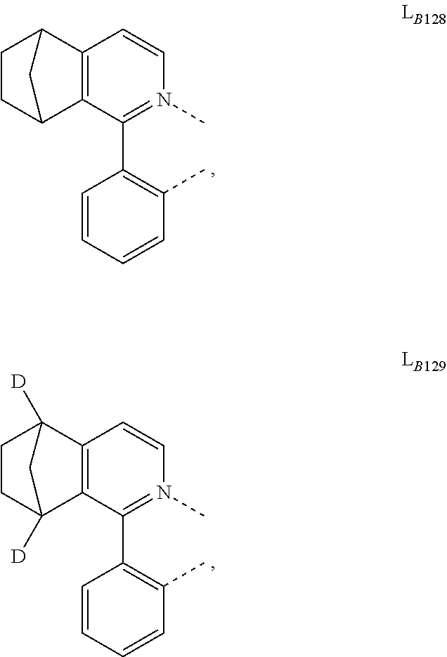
C12=C(C(C3=C(C)C=CC=C3)=N(C)C=C1)C1CCC2C1.C12=C(C(C3=C(C)C=CC=C3)=N(C)C=C1)C1([D])CCC2([D])C1
